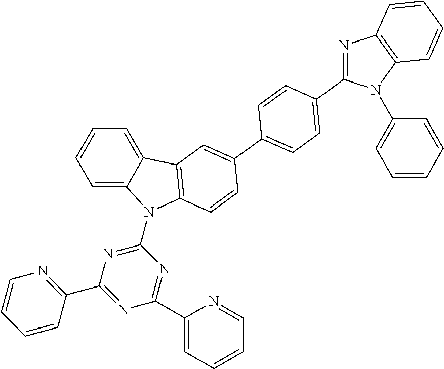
C1=C2C(=CC=C1)C1=C(N2C2=NC(C3=NC=CC=C3)=NC(C3=CC=CC=N3)=N2)C=CC(C2=CC=C(C3=NC4=C(N3C3=CC=CC=C3)C=CC=C4)C=C2)=C1
